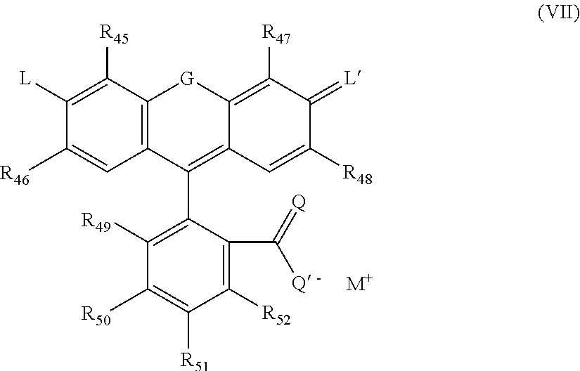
C1([L])=C([R45])C2=C(C=C1[R46])C(C1=C([R49])C([R50])=C([R51])C([R52])=C1C(=[Q])[Q -])=C1C(=C([R47])C(=[L])C([R48])=C1)[G]2.[M+]
